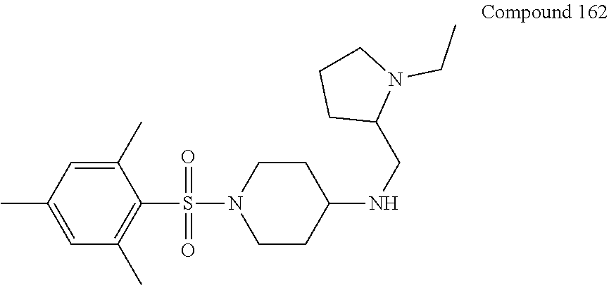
C1CN(S(=O)(C2=C(C)C=C(C)C=C2C)=O)CCC1NCC1N(CC)CCC1
